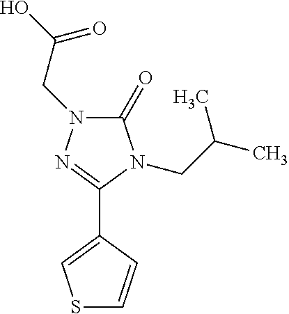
C1(=O)N(CC(O)=O)N=C(C2=CSC=C2)N1CC(C)C
